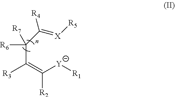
C(C(=C([Y][R1])[R2])[R3])([R6])([R7])C(=[X][R5])[R4]
